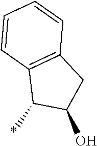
C12=C(C=CC=C1)CC(O)C2*
